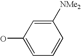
C1=C(O)C=C([NMe2])C=C1
